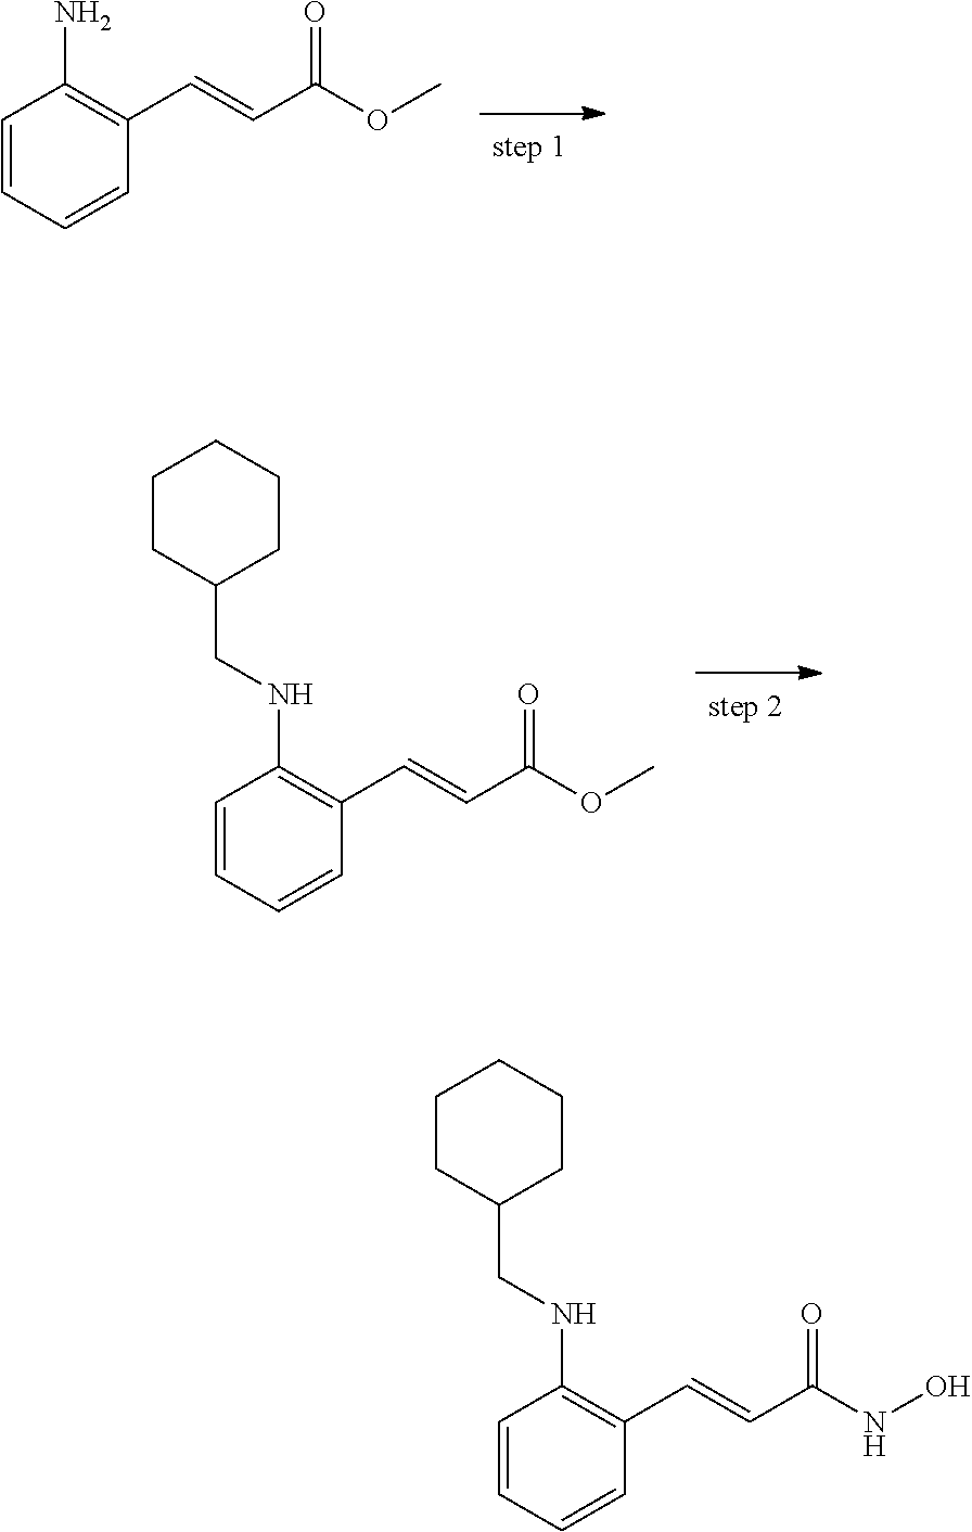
C1=CC=CC(C=CC(OC)=O)=C1NCC1CCCCC1.C1=CC=CC(C=CC(NO)=O)=C1NCC1CCCCC1.C1=CC=CC(C=CC(OC)=O)=C1N
